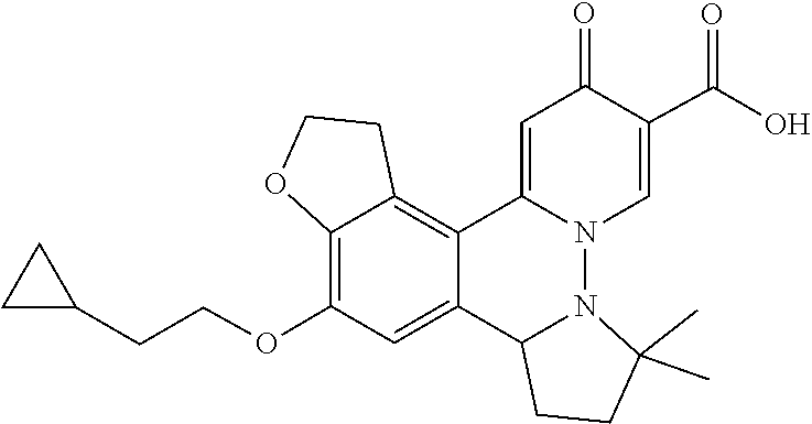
N12N3C(=CC(=O)C(C(=O)O)=C3)C3=C4C(=C(OCCC5CC5)C=C3C1CCC2(C)C)OCC4
